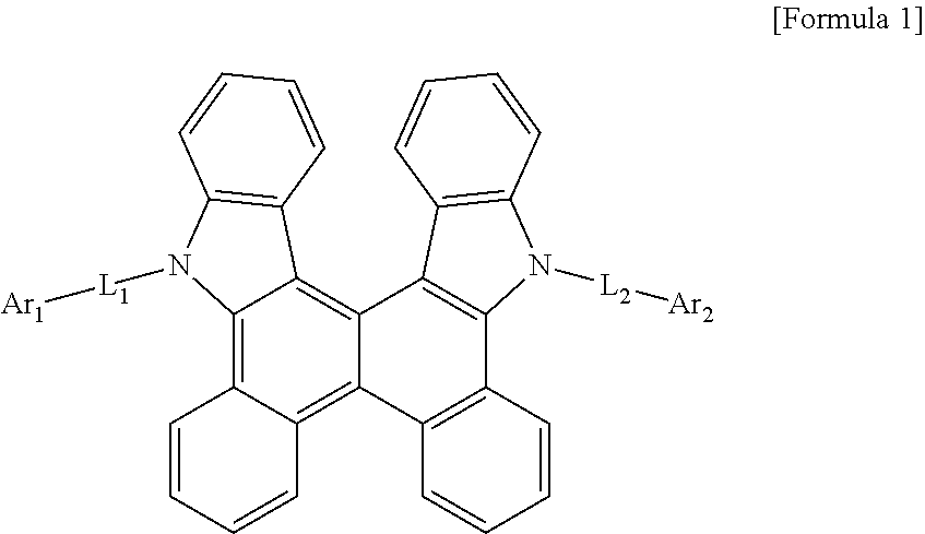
C12=C3C(=C4C(=C1C1=C(N2[L1][Ar1])C=CC=C1)C1=C(C2=C4C=CC=C2)N([L2][Ar2])C2=C1C=CC=C2)C=CC=C3
